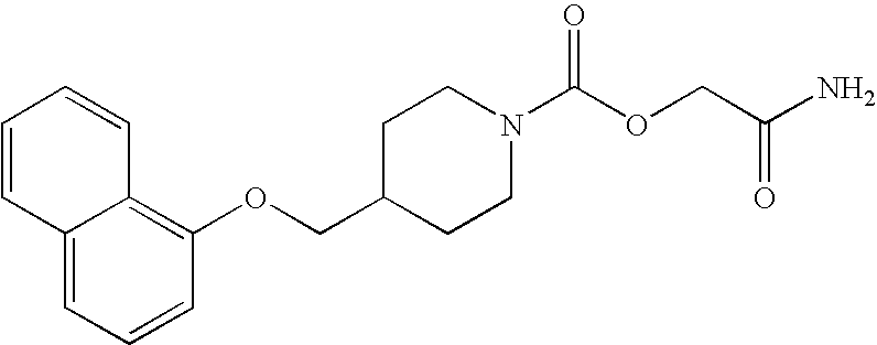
N1(C(OCC(N)=O)=O)CCC(COC2=C3C(=CC=C2)C=CC=C3)CC1
